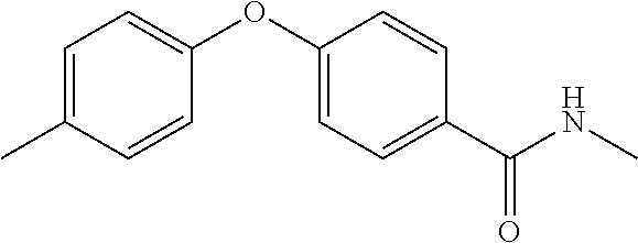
C1=C(C)C=CC(OC2=CC=C(C(NC)=O)C=C2)=C1
